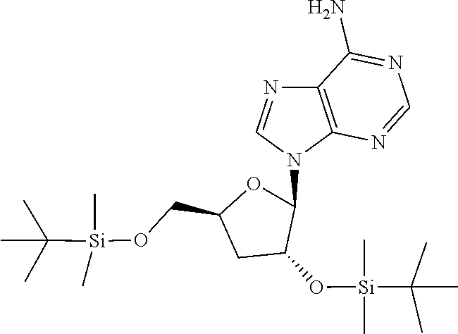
C(C1CC(O[Si](C(C)(C)C)(C)C)C(N2C3=C(C(N)=NC=N3)N=C2)O1)O[Si](C)(C(C)(C)C)C
